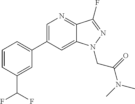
C1(C2=CC=CC(C(F)F)=C2)=CN=C2C(=C1)N(CC(N(C)C)=O)N=C2F
